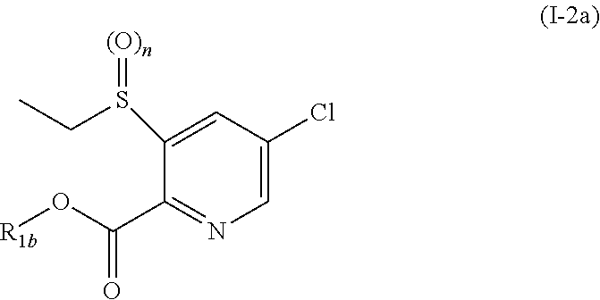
S(C1=CC(Cl)=CN=C1C(O[R1b])=O)(=[(O)n])CC
